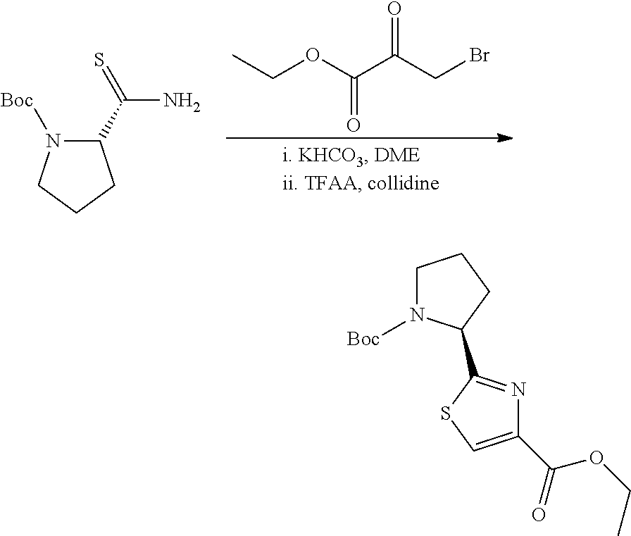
C1(C(=S)N)N([Boc])CCC1.O(CC)C(=O)C(=O)CBr.C1N([Boc])C(C2=NC(C(OCC)=O)=CS2)CC1
